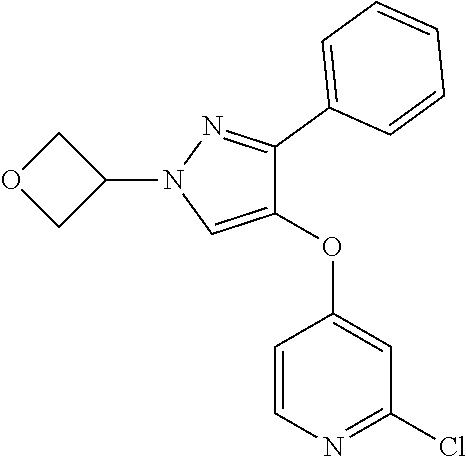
C1=CN=C(Cl)C=C1OC1=CN(C2COC2)N=C1C1=CC=CC=C1
